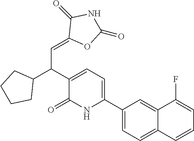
C1(C2=CC=C(C(C3CCCC3)C=C3OC(=O)NC3=O)C(=O)N2)=CC=C2C(=C1)C(F)=CC=C2
